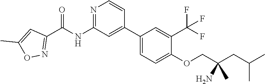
N1=C(NC(C2=NOC(C)=C2)=O)C=C(C2=CC=C(OCC(CC(C)C)(C)N)C(C(F)(F)F)=C2)C=C1
